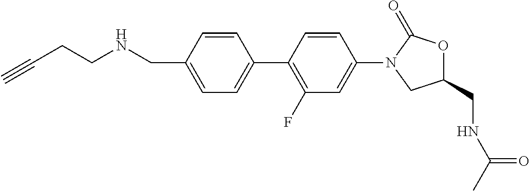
C1(CNCCC#C)=CC=C(C2=C(F)C=C(N3C(=O)OC(CNC(C)=O)C3)C=C2)C=C1
